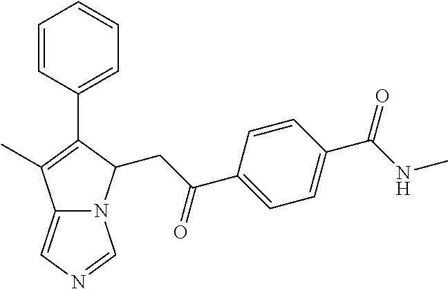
C1=CC(C(NC)=O)=CC=C1C(CC1N2C(=CN=C2)C(C)=C1C1=CC=CC=C1)=O
